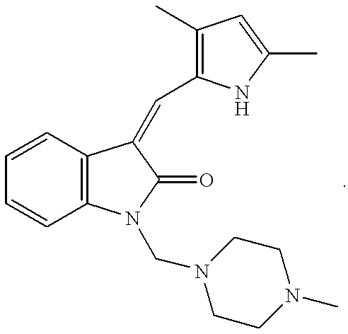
C1=CC2=C(C=C1)N(CN1CCN(C)CC1)C(=O)C2=CC1=C(C)C=C(C)N1
